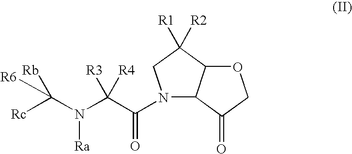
N1(C(C(N(C([Rc])([R6])[Rb])[Ra])([R3])[R4])=O)C2C(C([R1])([R2])C1)OCC2=O
